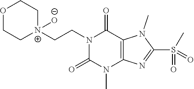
N1(CC[N+]2([O-])CCOCC2)C(=O)N(C)C2=C(C1=O)N(C)C(S(=O)(C)=O)=N2
